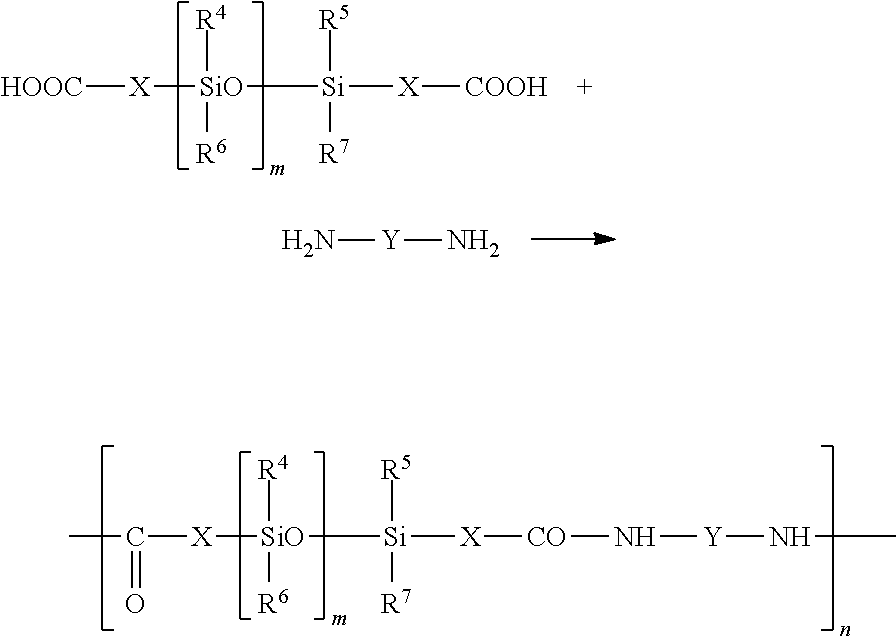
[X]([SiO]([Si]([X][COOH])([R5])[R7])([R4])[R6])[HOOC].N[Y]N.CC([X][SiO]([Si]([X][CO]N[Y]NC)([R5])[R7])([R4])[R6])=O
